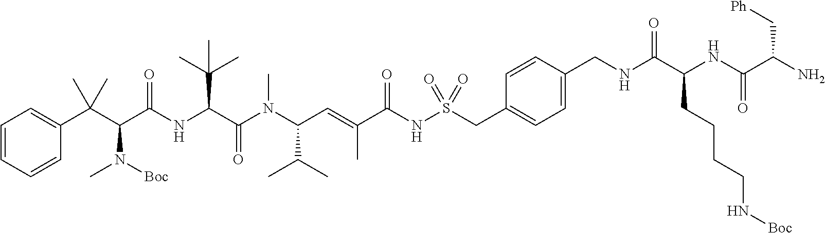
C1=CC=CC(C(C(C(NC(C(N(C(C=C(C(NS(CC2=CC=C(CNC(C(NC(C(N)C[Ph])=O)CCCCN[Boc])=O)C=C2)(=O)=O)=O)C)C(C)C)C)=O)C(C)(C)C)=O)N([Boc])C)(C)C)=C1
